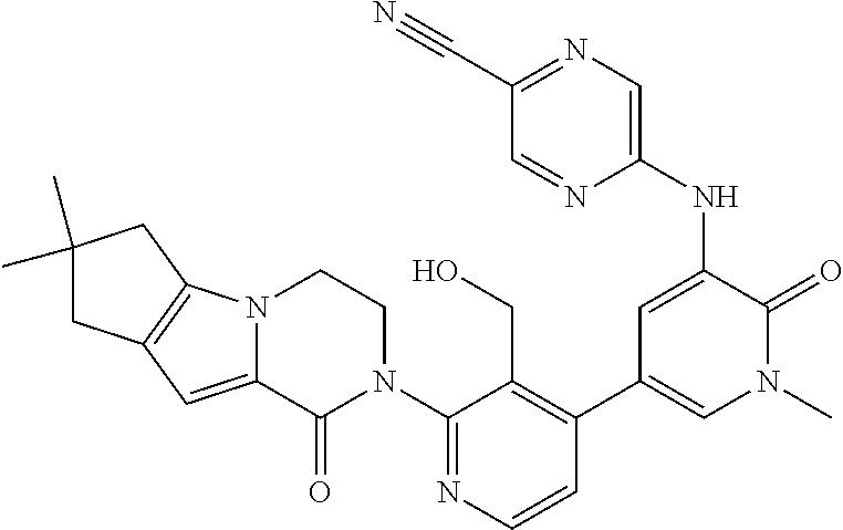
C1(N2CCN3C(=CC4=C3CC(C)(C)C4)C2=O)=NC=CC(C2=CN(C)C(=O)C(NC3=CN=C(C#N)C=N3)=C2)=C1CO
